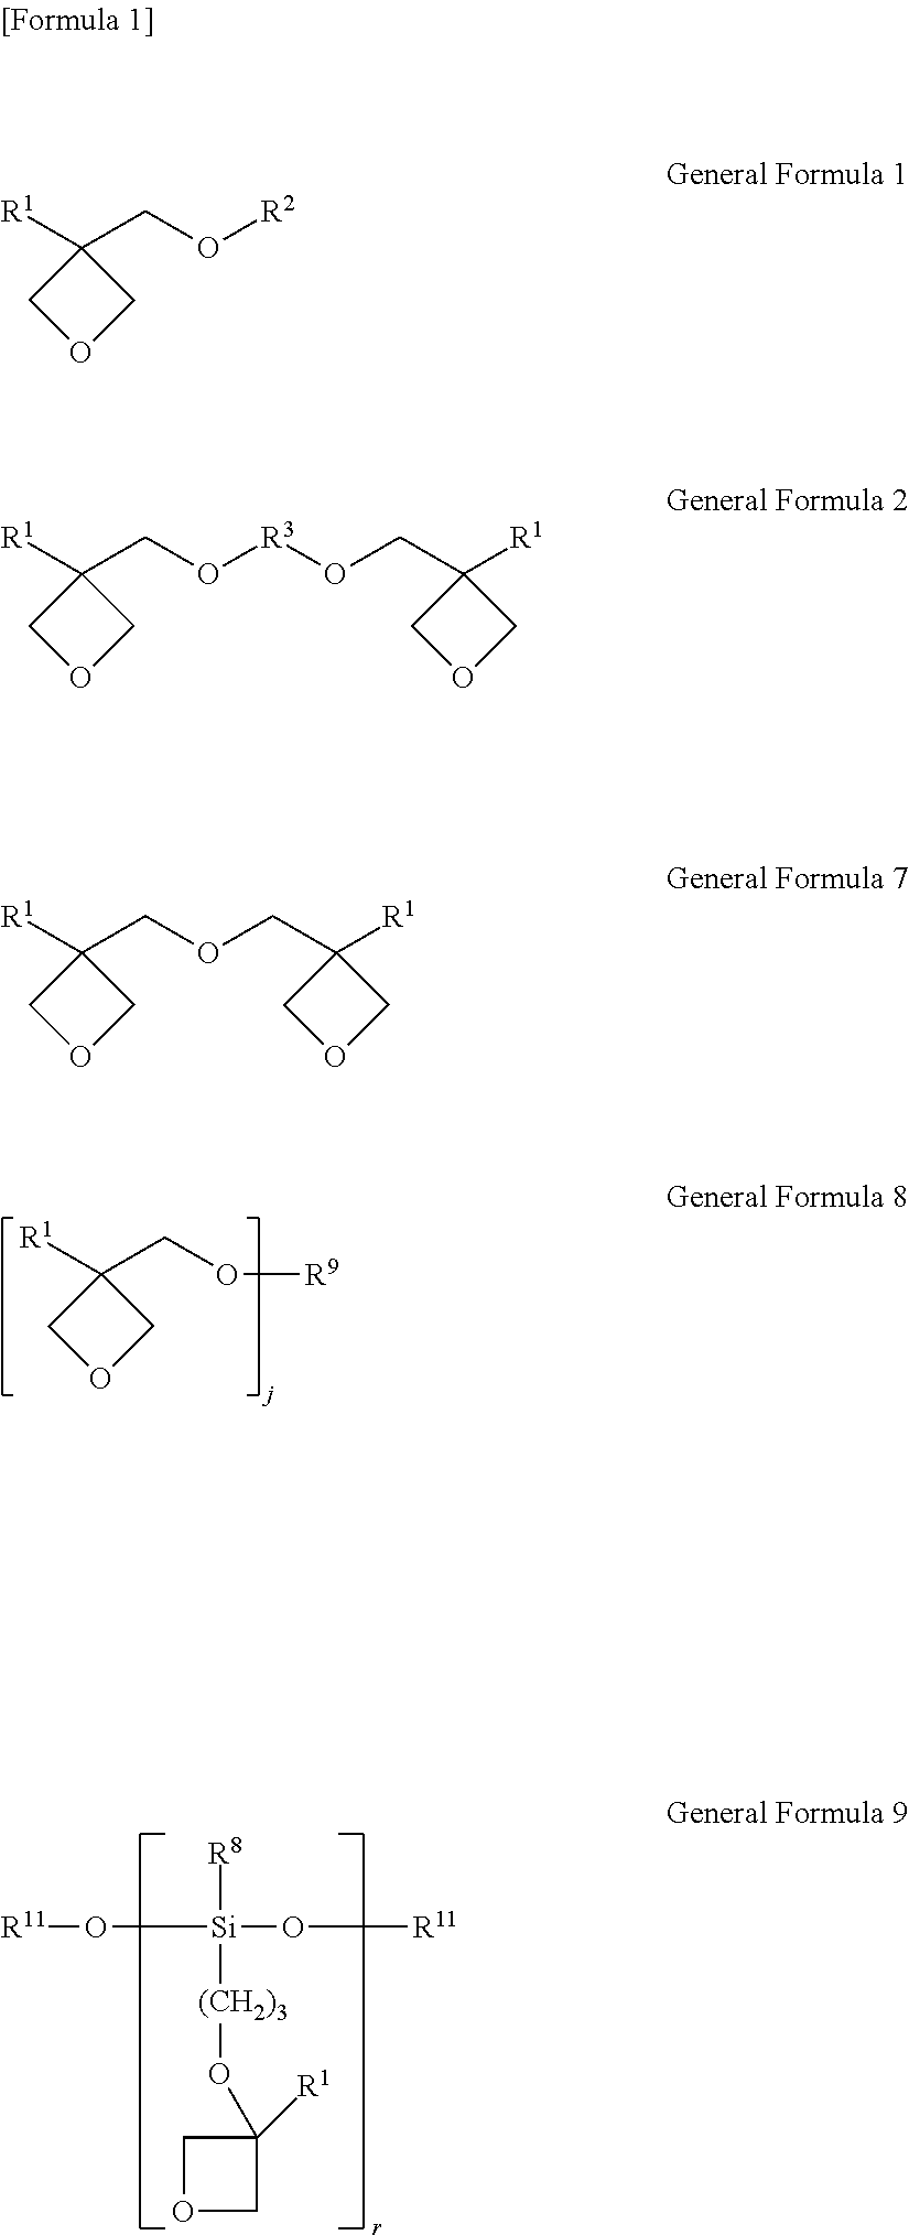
C1([R1])(CO[R9])COC1.C1OCC1([R1])O[(CH2)3][Si]([R8])(O[R11])O[R11].C1([R1])(CO[R2])COC1.C1([R1])(CO[R3]OCC2([R1])COC2)COC1.C1([R1])(COCC2([R1])COC2)COC1
